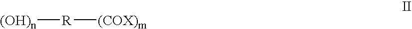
[(OH)n][R][(COX)m]
